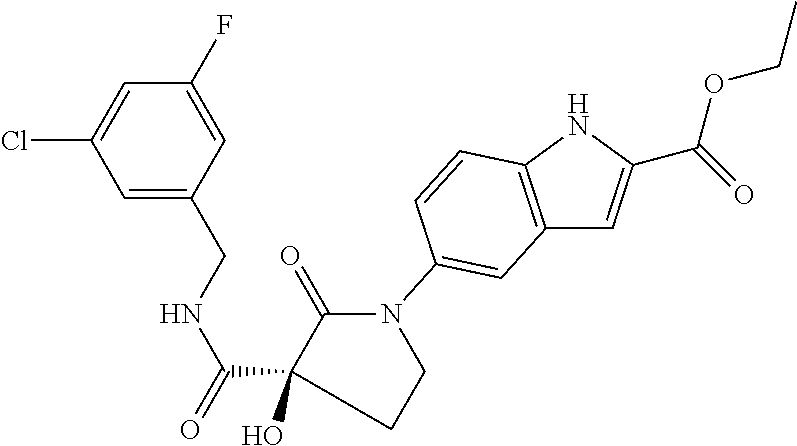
C1(=O)C(O)(C(=O)NCC2=CC(Cl)=CC(F)=C2)CCN1C1=CC2=C(NC(C(OCC)=O)=C2)C=C1
